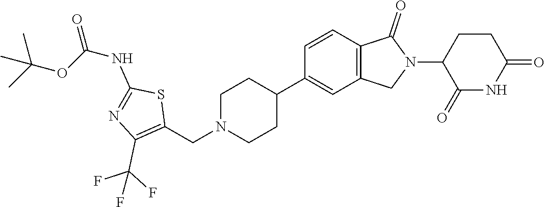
C1=CC2=C(C=C1C1CCN(CC3=C(C(F)(F)F)N=C(NC(=O)OC(C)(C)C)S3)CC1)CN(C1C(=O)NC(=O)CC1)C2=O
